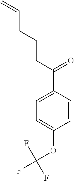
C1=CC(C(CCCC=C)=O)=CC=C1OC(F)(F)F
